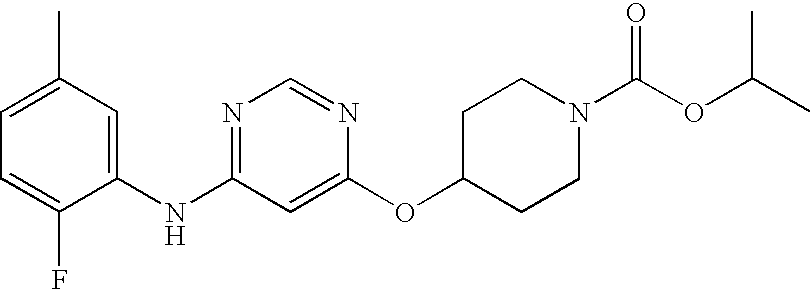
C1=C(C)C=C(NC2=NC=NC(OC3CCN(C(OC(C)C)=O)CC3)=C2)C(F)=C1
